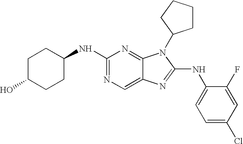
N1=C(NC2CCC(O)CC2)N=C2C(=C1)N=C(NC1=CC=C(Cl)C=C1F)N2C1CCCC1
